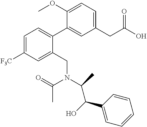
C1=C([F3C])C=C(CN(C(C(O)C2=CC=CC=C2)C)C(=O)C)C(C2=CC(CC(O)=O)=CC=C2OC)=C1
